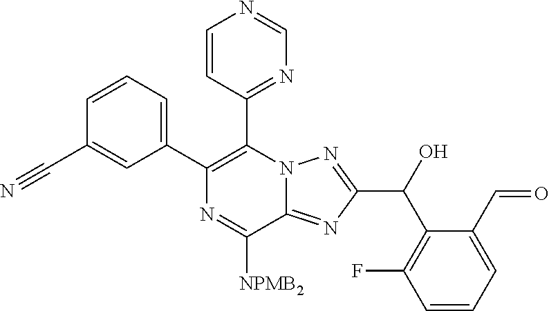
C1(C2=CC=CC(C#N)=C2)=C(C2=NC=NC=C2)N2C(=NC(C(O)C3=C(F)C=CC=C3C=O)=N2)C([NPMB2])=N1
